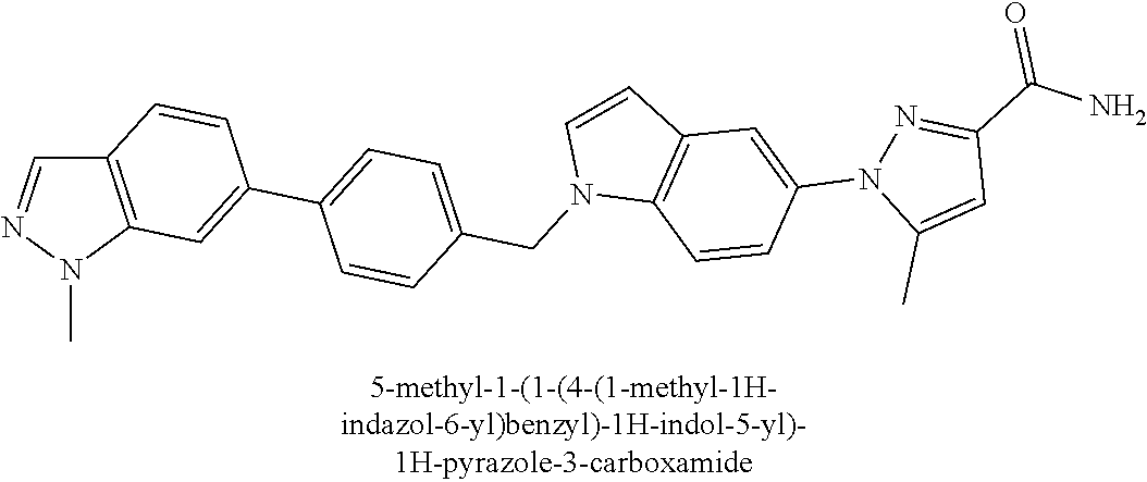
C12=C(N(C)N=C1)C=C(C1=CC=C(CN3C4=C(C=C3)C=C(N3C(C)=CC(C(N)=O)=N3)C=C4)C=C1)C=C2
